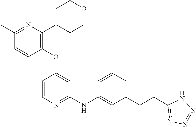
C1(OC2=CC(NC3=CC(CCC4=NN=NN4)=CC=C3)=NC=C2)=C(C2CCOCC2)N=C(C)C=C1
